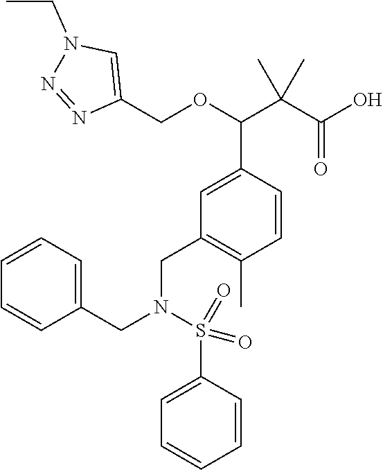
C1(COC(C(C(O)=O)(C)C)C2=CC(CN(CC3=CC=CC=C3)S(C3=CC=CC=C3)(=O)=O)=C(C)C=C2)=CN(CC)N=N1
